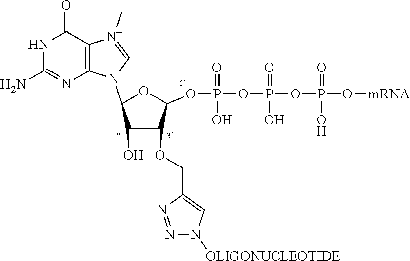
N1C(N)=NC2=C(C1=O)[N+](C)=CN2C1OC(OP(OP(OP(O[mRNA])(O)=O)(O)=O)(O)=O)C(OCC2=CN([OLIGONUCLEOTIDE])N=N2)C1O
